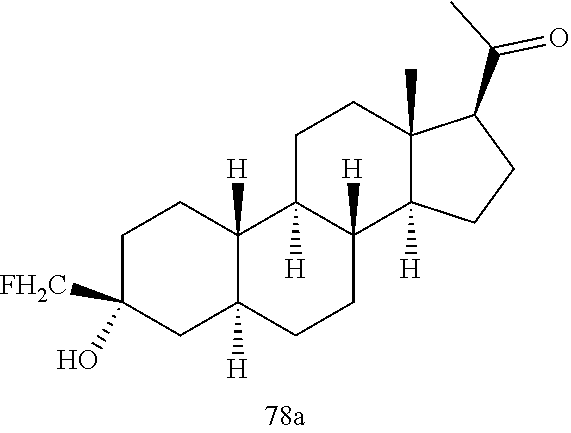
C12(C)C(C(C)=O)CCC1([H])C1([H])CCC3([H])C([H])(C1([H])CC2)CCC(O)([FH2C])C3
